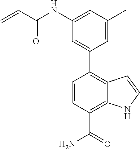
C1(NC(C=C)=O)=CC(C)=CC(C2=C3C(=C(C(=O)N)C=C2)NC=C3)=C1
